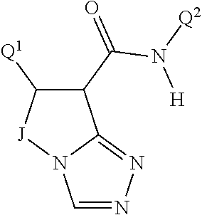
C1=NN=C2N1[J]C([Q1])C2C(=O)N([Q2])[H]
